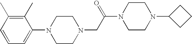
C1(C)=C(C)C(N2CCN(CC(=O)N3CCN(C4CCC4)CC3)CC2)=CC=C1
